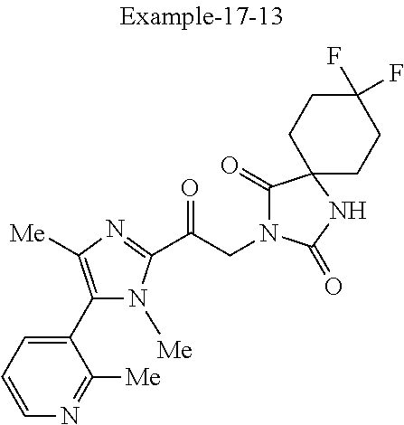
C1=CC=C(C2=C([Me])N=C(C(CN3C(=O)C4(NC3=O)CCC(F)(F)CC4)=O)N2[Me])C([Me])=N1
